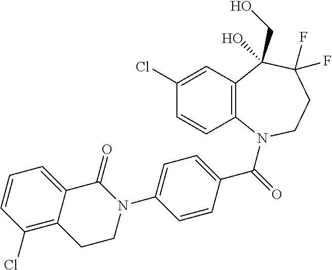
C12=C(N(C(=O)C3=CC=C(N4C(=O)C5=CC=CC(Cl)=C5CC4)C=C3)CCC(F)(F)C1(CO)O)C=CC(Cl)=C2
